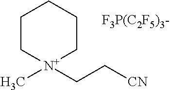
C1C[N+](C)(CC[CN])CCC1
